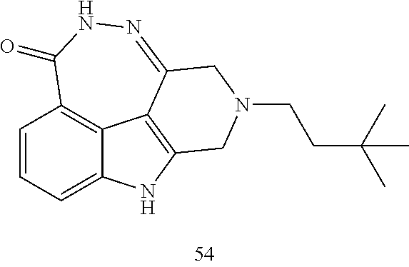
C1=CC=C2C3=C1C(=O)NN=C1C3=C(N2)CN(CCC(C)(C)C)C1
